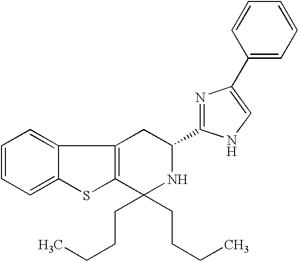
C12=C(C3=CC=CC=C3S1)CC(C1=NC(C3=CC=CC=C3)=CN1)NC2(CCCC)CCCC
